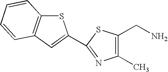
S1C2=C(C=C1C1=NC(C)=C(CN)S1)C=CC=C2
